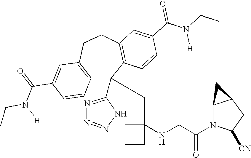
C1(C(=O)N(CC)[H])=CC2=C(C=C1)C(C1=NN=NN1)(CC1(NCC(N3C([CN])CC4C3C4)=O)CCC1)C1=C(CC2)C=C(C(N(CC)[H])=O)C=C1
